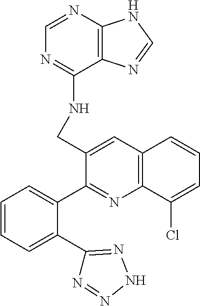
C1=NC2=C(C(NCC3=CC4=C(N=C3C3=CC=CC=C3C3=NNN=N3)C(Cl)=CC=C4)=N1)N=CN2
